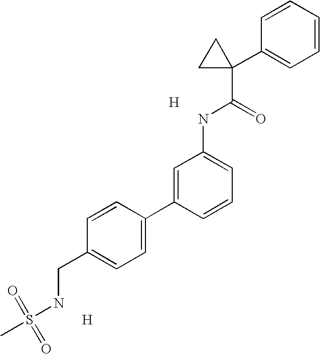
C1=C(C2=CC=C(CNS(=O)(=O)C)C=C2)C=CC=C1NC(C1(C2=CC=CC=C2)CC1)=O.[H].[H]
